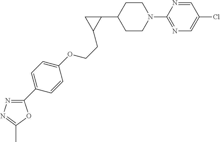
C1CN(C2=NC=C(Cl)C=N2)CCC1C1CC1CCOC1=CC=C(C2=NN=C(C)O2)C=C1
